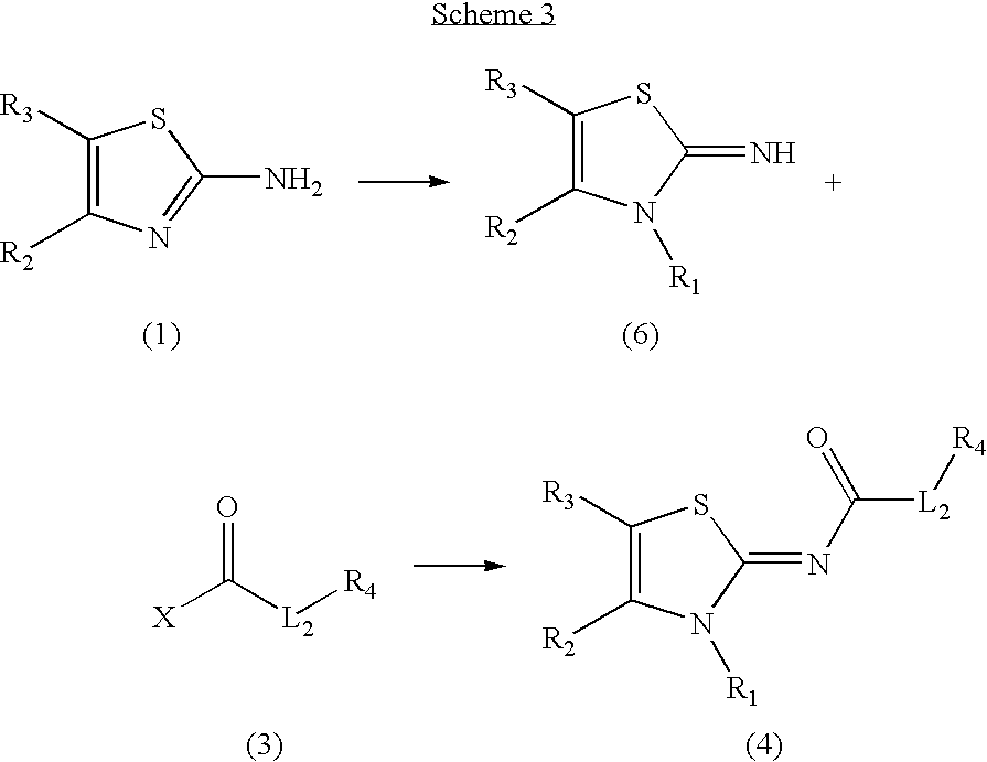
C1([R3])=C([R2])N([R1])C(=N)S1.C1([R3])=C([R2])N=C(N)S1.C1([R3])=C([R2])N([R1])C(=NC([L2][R4])=O)S1.O=C([L2][R4])[X]
